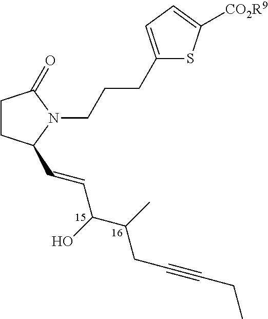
C1CC(C=CC(C(C)CC#CCC)O)N(CCCC2=CC=C([CO2R9])S2)C1=O
